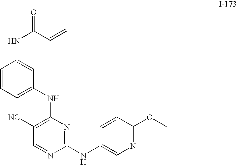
C1=CC(NC(C=C)=O)=CC(NC2=C([NC])C=NC(NC3=CN=C(OC)C=C3)=N2)=C1
